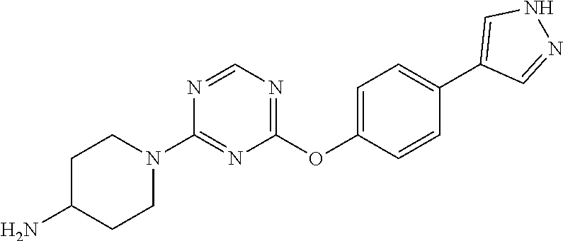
C1C(N)CCN(C2=NC(OC3=CC=C(C4=CNN=C4)C=C3)=NC=N2)C1
